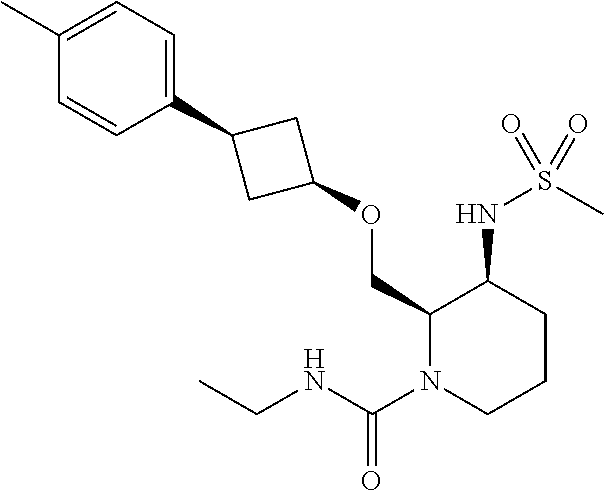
O(CC1C(NS(C)(=O)=O)CCCN1C(NCC)=O)C1CC(C2=CC=C(C)C=C2)C1
